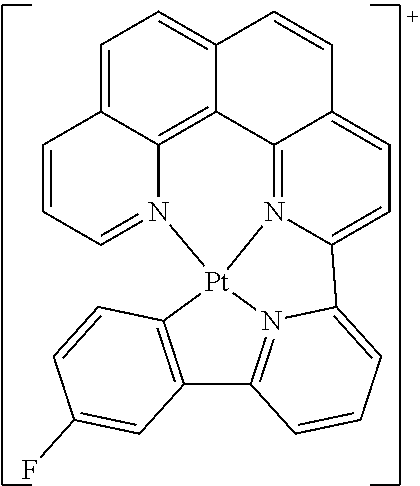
C1=C2C3=C4C(=C1)C=CC1=CC=C5N(=C41)[Pt]1(N3=CC=C2)N2=C(C3=C1C=CC(F)=C3)C=CC=C52
